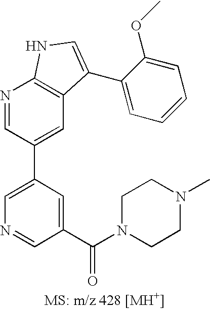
C1=C(C2=CC3=C(N=C2)NC=C3C2=CC=CC=C2OC)C=C(C(N2CCN(C)CC2)=O)C=N1
